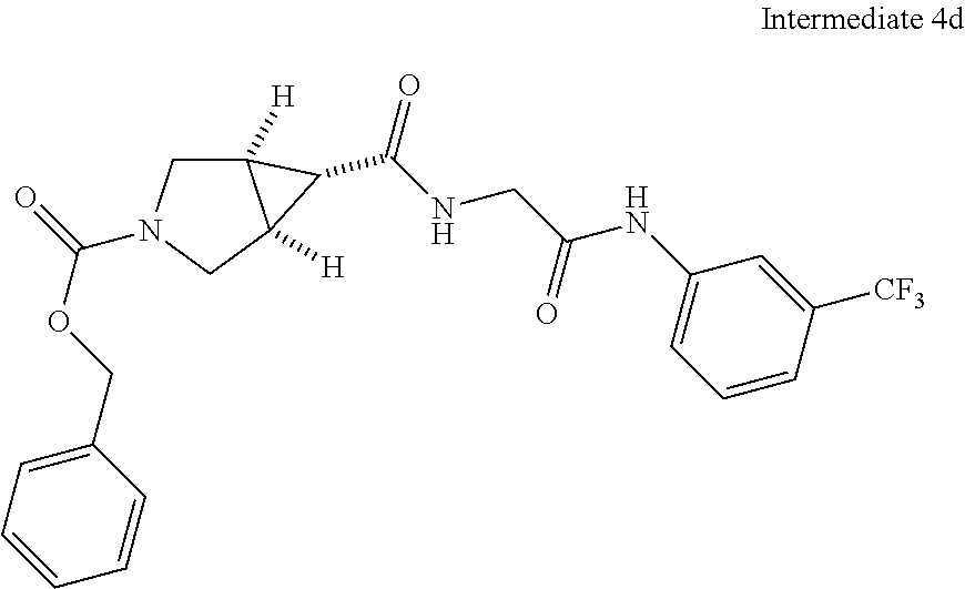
C12([H])CN(C(OCC3=CC=CC=C3)=O)CC1([H])C2C(NCC(NC1=CC=CC([CF3])=C1)=O)=O
